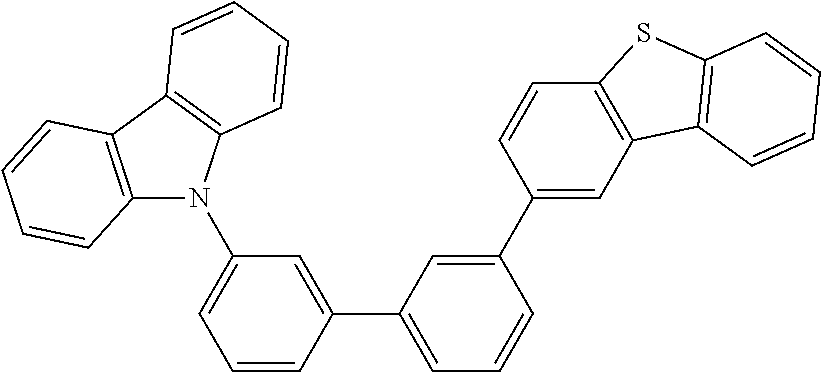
C1(C2=CC=CC(C3=CC4=C(C=C3)SC3=C4C=CC=C3)=C2)=CC(N2C3=C(C4=C2C=CC=C4)C=CC=C3)=CC=C1
